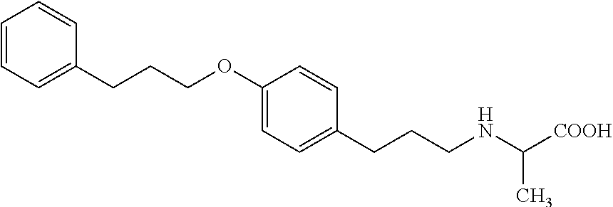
C1=CC=C(CCCOC2=CC=C(CCCNC(C)[COOH])C=C2)C=C1
